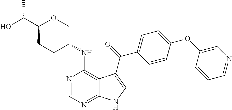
C1(C(O)C)CCC(NC2=C3C(=NC=N2)NC=C3C(=O)C2=CC=C(OC3=CN=CC=C3)C=C2)CO1
